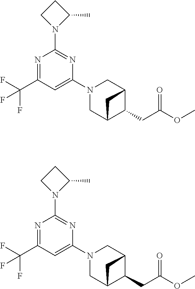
N1=C(C(F)(F)F)C=C(N2CC3C(CC(OC)=O)C(C2)C3)N=C1N1C(C)CC1.N1=C(C(F)(F)F)C=C(N2CC3C(CC(OC)=O)C(C2)C3)N=C1N1C(C)CC1
